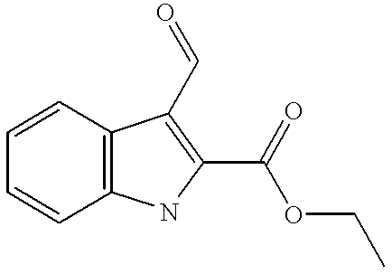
C1=CC2=C(C=C1)NC(C(OCC)=O)=C2C=O
